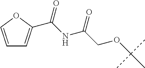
C1=COC(C(NC(COC(C)(C)C)=O)=O)=C1
